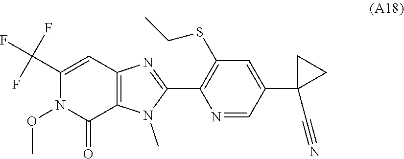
C1=C(C(F)(F)F)N(OC)C(=O)C2=C1N=C(C1=C(SCC)C=C(C3(C#N)CC3)C=N1)N2C
